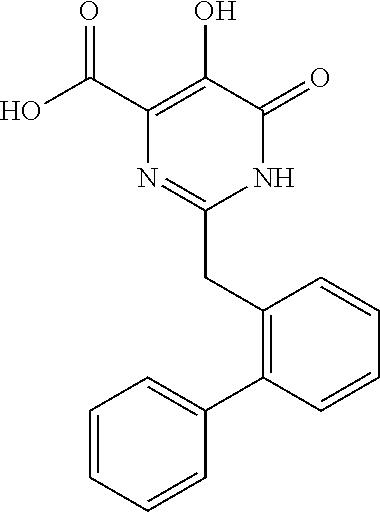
C1(C(O)=O)=C(O)C(=O)NC(CC2=C(C3=CC=CC=C3)C=CC=C2)=N1
